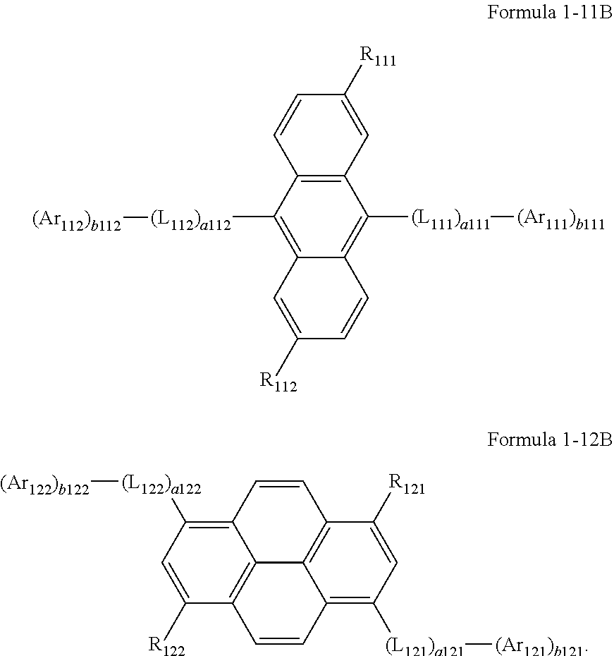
C12=C(C([(L112)a112][(Ar112)b112])=C3C(=C1[(L111)a111][(Ar111)b111])C=CC([R112])=C3)C=CC([R111])=C2.C12=C([(L122)a122][(Ar122)b122])C=C([R122])C3=C1C1=C(C=C2)C([R121])=CC([(L121)a121][(Ar121)b121])=C1C=C3
